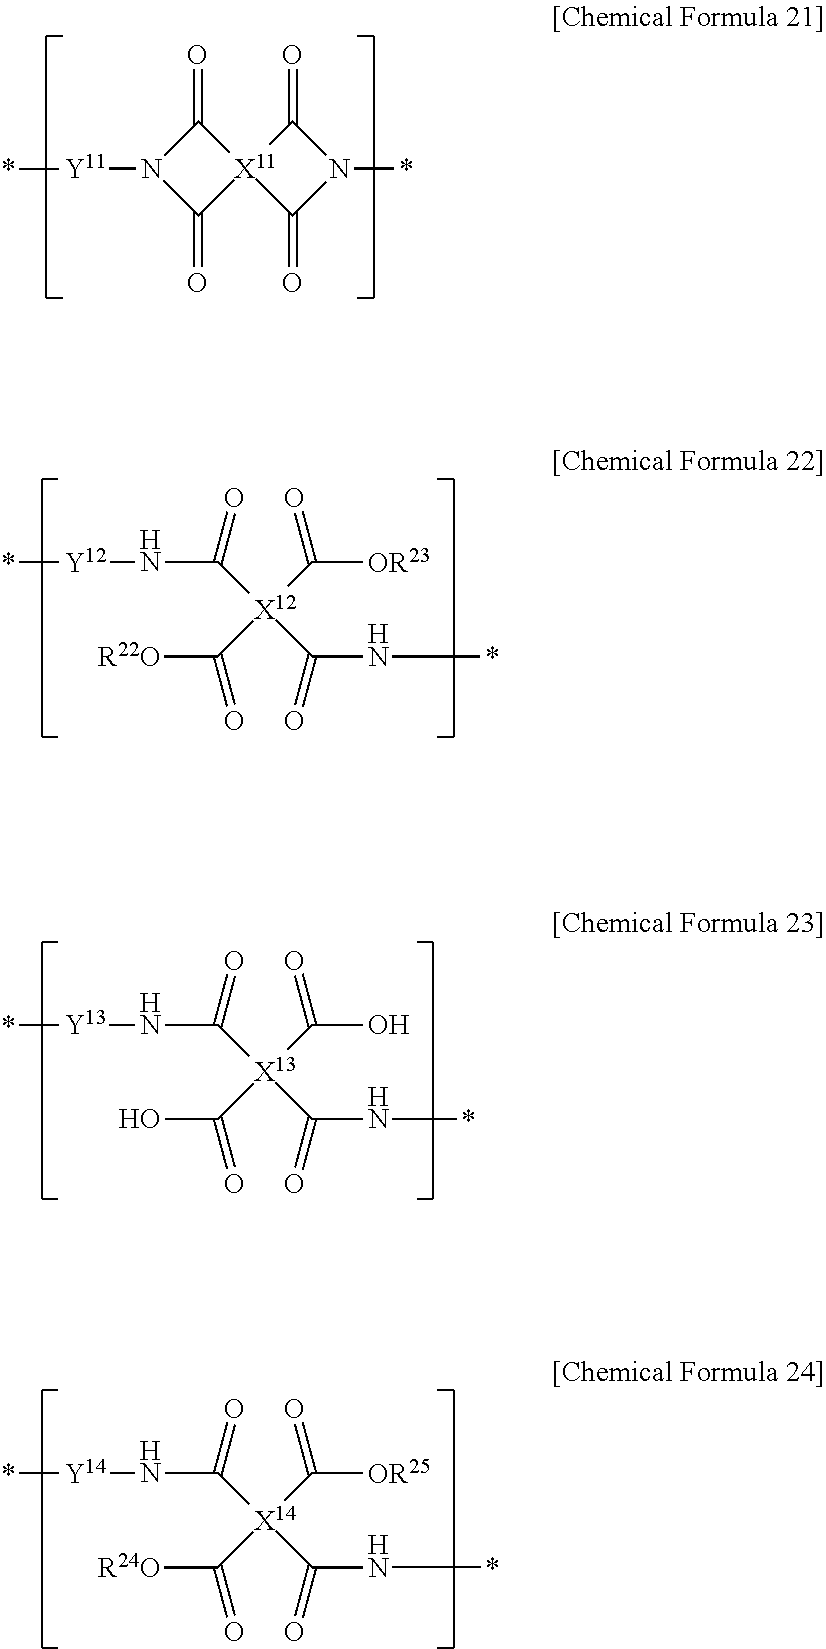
C1(=O)[X11]2(C(=O)N1[Y11]*)C(=O)N(*)C2=O.N([Y12]*)C([X12](C(N*)=O)(C([OR23])=O)C([R22O])=O)=O.N([Y13]*)C([X13](C(N*)=O)(C(O)=O)C(O)=O)=O.N([Y14]*)C([X14](C(N*)=O)(C([OR25])=O)C([R24O])=O)=O
